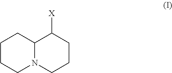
C1CCN2C(C1)C([X])CCC2
